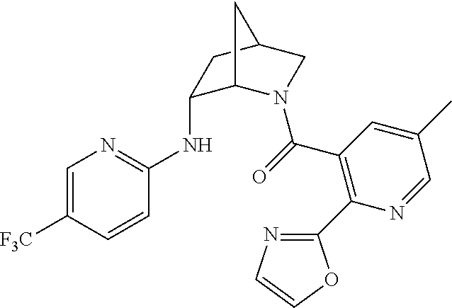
C1(NC2=NC=C([F3C])C=C2)C2N(C(=O)C3=C(C4=NC=CO4)N=CC(C)=C3)CC(C1)C2
